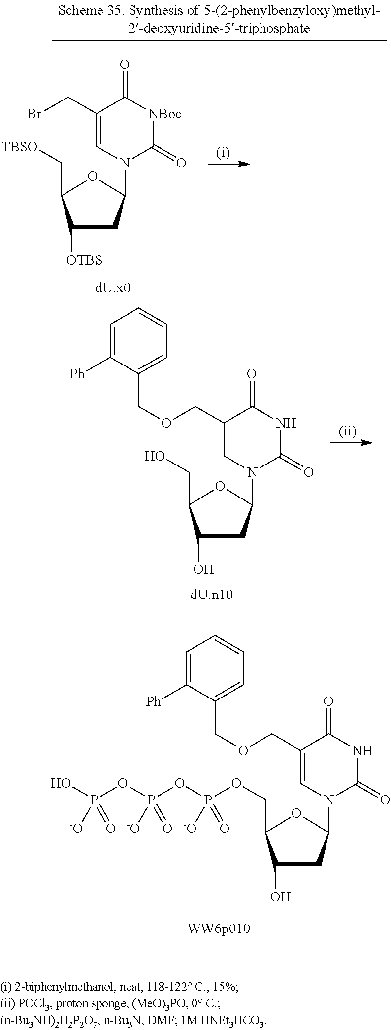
C1([OTBS])CC(N2C=C(CBr)C(=O)[NBoc]C2=O)OC1C[TBSO].C1(O)CC(N2C=C(COCC3=CC=CC=C3[Ph])C(=O)NC2=O)OC1COP(OP(OP(O)([-O])=O)([-O])=O)([-O])=O.C1(O)CC(N2C=C(COCC3=CC=CC=C3[Ph])C(=O)NC2=O)OC1CO
